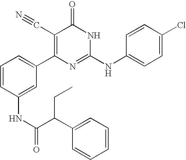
C1(NC(C(CC)C2=CC=CC=C2)=O)=CC(C2=C(C#N)C(=O)NC(NC3=CC=C(Cl)C=C3)=N2)=CC=C1
